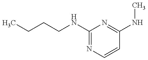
CCCCNC1=NC=CC(NC)=N1
